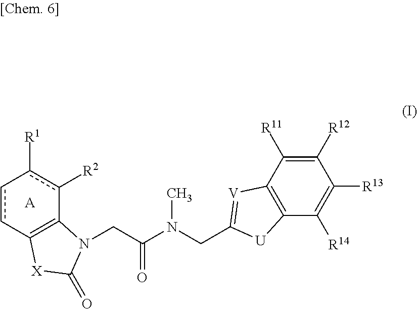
c1cC2=C(c([R2])c-1[R1])N(CC(=O)N(C)CC1=[V]C3=C(C([R14])=C([R13])C([R12])=C3[R11])[U]1)C(=O)[X]2.[A]
